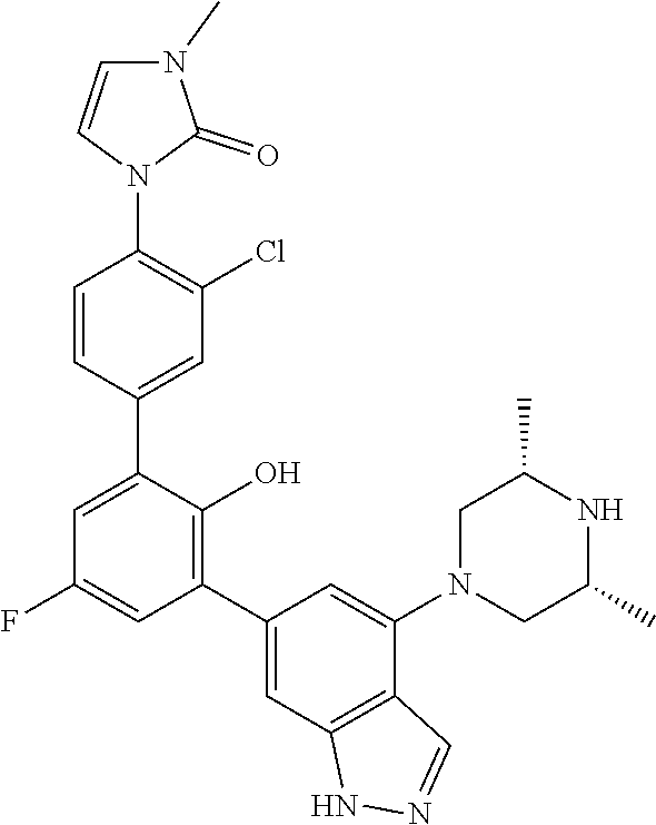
C1=CN(C2=C(Cl)C=C(C3=CC(F)=CC(C4=CC5=C(C(N6CC(C)NC(C)C6)=C4)C=NN5)=C3O)C=C2)C(=O)N1C
